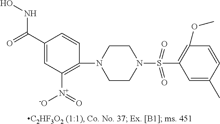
C1(S(N2CCN(C3=C([N+](=O)[O-])C=C(C(=O)NO)C=C3)CC2)(=O)=O)=C(OC)C=CC(C)=C1
